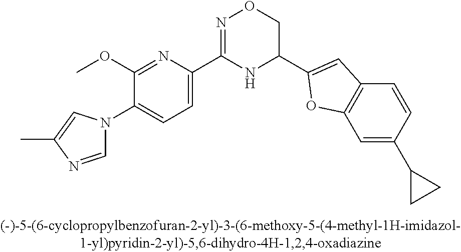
C1(OC)=NC(C2=NOCC(C3=CC4=C(O3)C=C(C3CC3)C=C4)N2)=CC=C1N1C=NC(C)=C1
